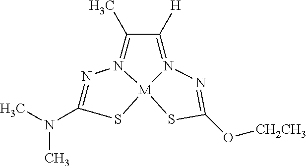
N1=C(N(C)C)S[M]23N1=C(C)C([H])=N2N=C(O[CH2CH3])S3
